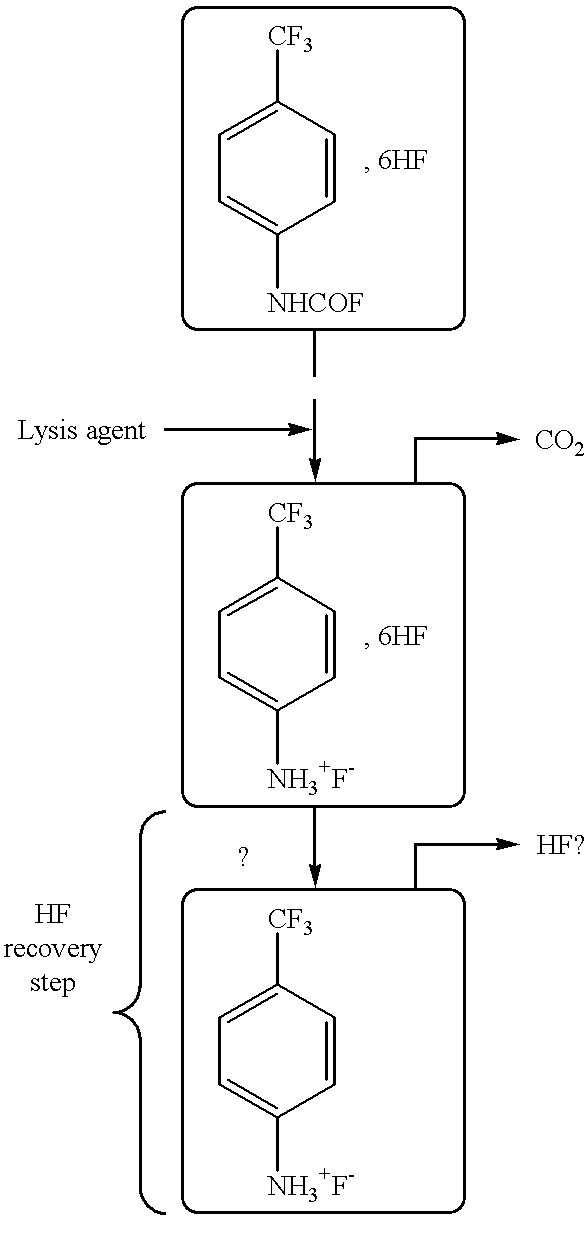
C1=C([NHCOF])C=CC([CF3])=C1.C1=C([NH3+F-])C=CC([CF3])=C1.C1=C([NH3+F-])C=CC([CF3])=C1
